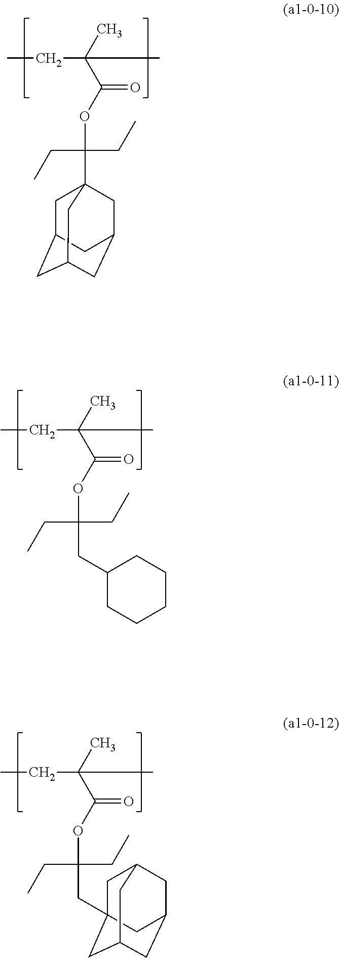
CCC(C(OC(CC)(CC)C12CC3CC(CC(C1)C3)C2)=O)(C)C.CCC(C(OC(CC)(CC)CC1CCCCC1)=O)(C)C.CCC(C(OC(CC)(CC)CC12CC3CC(CC(C1)C3)C2)=O)(C)C
